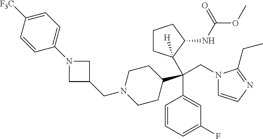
C1=CC=C(F)C=C1C(CN1C=CN=C1CC)(C1([H])CCCC1NC(OC)=O)C1CCN(CC2CN(C3=CC=C([F3C])C=C3)C2)CC1
